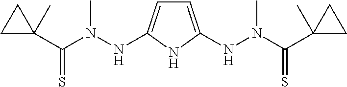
C(N(NC1=CC=C(NN(C(C2(C)CC2)=S)C)N1)C)(C1(C)CC1)=S
